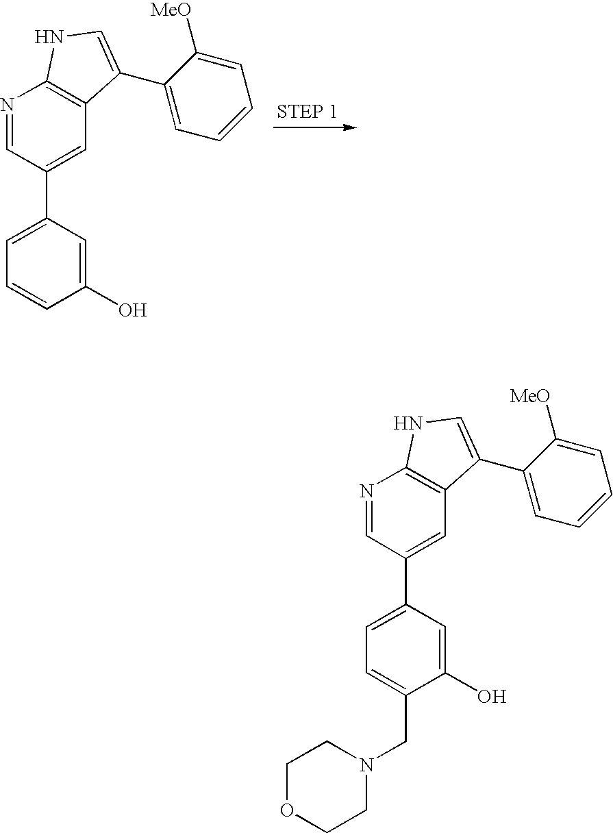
N1=CC(C2=CC=CC(O)=C2)=CC2=C1NC=C2C1=CC=CC=C1[MeO].N1=CC(C2=CC=C(CN3CCOCC3)C(O)=C2)=CC2=C1NC=C2C1=CC=CC=C1[MeO]
